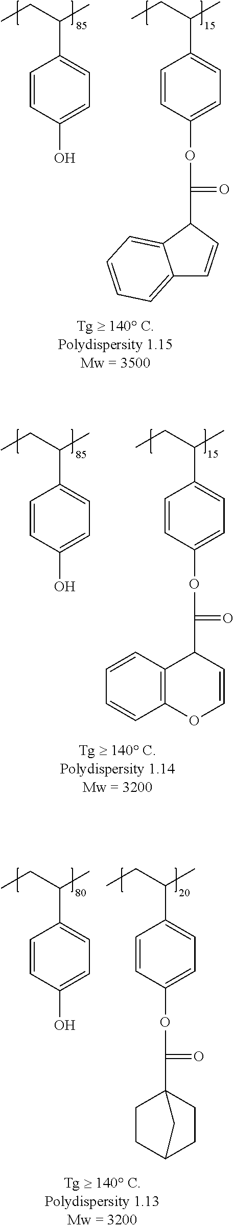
C1=CC(O)=CC=C1C(CC)C.C1=CC(OC(=O)C2C3=CC=CC=C3C=C2)=CC=C1C(CC)C.C1=CC(O)=CC=C1C(CC)C.C1=CC(OC(=O)C2C3=C(OC=C2)C=CC=C3)=CC=C1C(CC)C.C1=CC(O)=CC=C1C(CC)C.C1=CC(OC(=O)C23CCC(CC2)C3)=CC=C1C(CC)C
